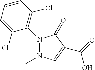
C1=CC=C(Cl)C(N2N(C)C=C(C(=O)O)C2=O)=C1Cl
